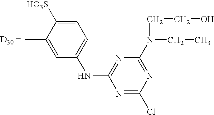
C1=C(C)C([HO3S])=CC=C1NC1=NC(N(CC)CCO)=NC(Cl)=N1
